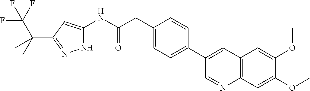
N1C(NC(CC2=CC=C(C3=CC4=C(N=C3)C=C(OC)C(OC)=C4)C=C2)=O)=CC(C(C(F)(F)F)(C)C)=N1
